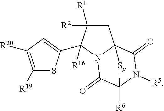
C1C([R2])([R1])C([R16])(C2=CC([R20])=C([R19])S2)N2C13C(=O)N([R5])C([R6])(C2=O)[Sp]3
